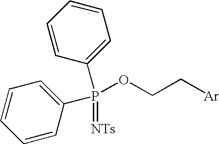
C1(P(OCC[Ar])(=[NTs])C2=CC=CC=C2)=CC=CC=C1
